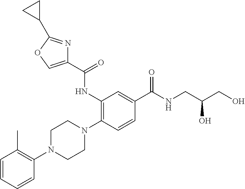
C1=CC=CC(N2CCN(C3=C(NC(C4=COC(C5CC5)=N4)=O)C=C(C(NCC(CO)O)=O)C=C3)CC2)=C1C
